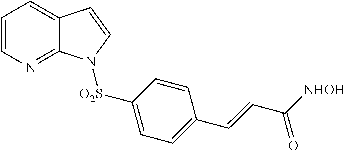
C1=CN=C2C(=C1)C=CN2[O2S]C1=CC=C(C=CC(=O)[NHOH])C=C1
